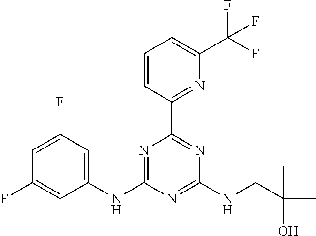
C1(NC2=NC(C3=NC(C(F)(F)F)=CC=C3)=NC(NCC(C)(C)O)=N2)=CC(F)=CC(F)=C1
